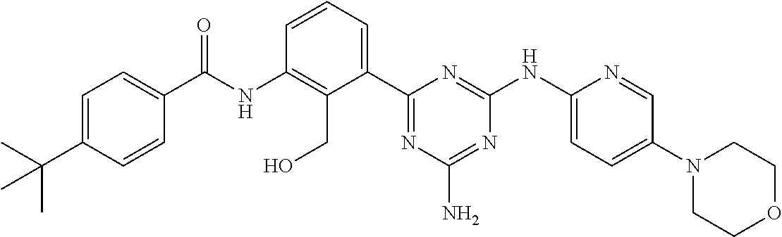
N(C1=C(CO)C(C2=NC(N)=NC(NC3=CC=C(N4CCOCC4)C=N3)=N2)=CC=C1)C(=O)C1=CC=C(C(C)(C)C)C=C1
